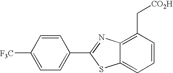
C1=CC([F3C])=CC=C1C1=NC2=C(C[CO2H])C=CC=C2S1
